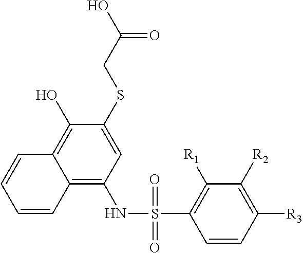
C1(O)=C2C(=C(NS(C3=C([R1])C([R2])=C([R3])C=C3)(=O)=O)C=C1SCC(O)=O)C=CC=C2
